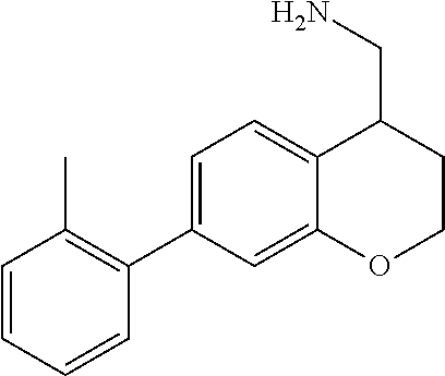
C1=CC=CC(C2=CC=C3C(=C2)OCCC3CN)=C1C
